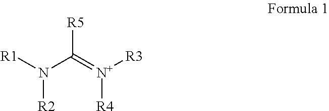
[R5]C(N([R1])[R2])=[N+]([R3])[R4]
